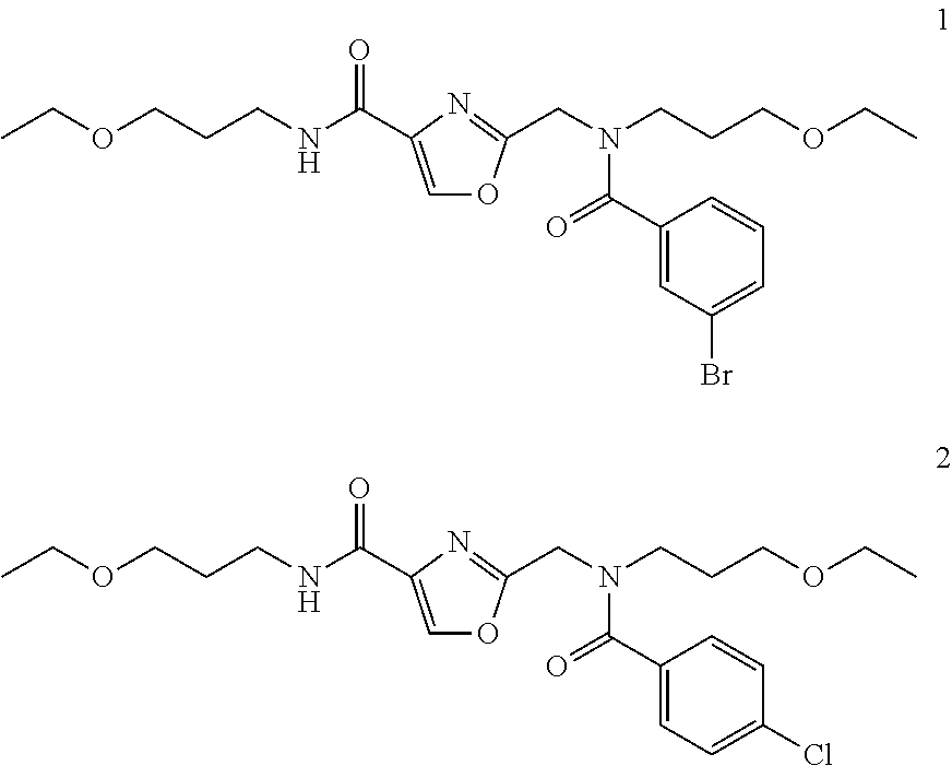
CCOCCCNC(C1=COC(CN(CCCOCC)C(C2=CC(Br)=CC=C2)=O)=N1)=O.CCOCCCNC(C1=COC(CN(CCCOCC)C(C2=CC=C(Cl)C=C2)=O)=N1)=O
